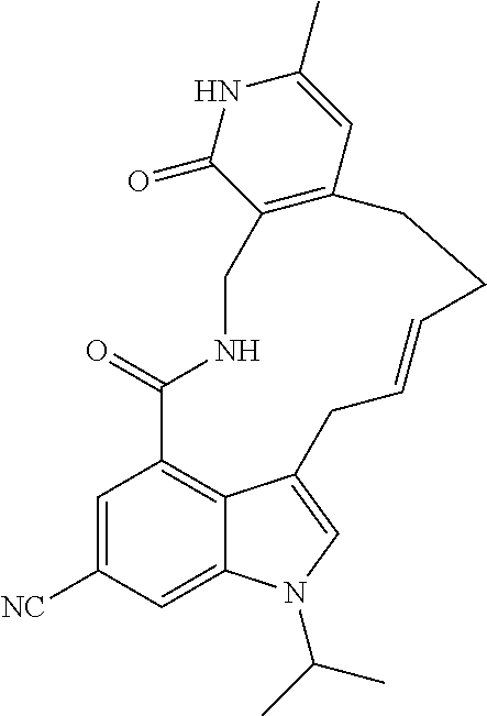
C1=C([NC])C=C2C3=C1C(=O)NCC1=C(C=C(C)NC1=O)CCC=CCC3=CN2C(C)C
